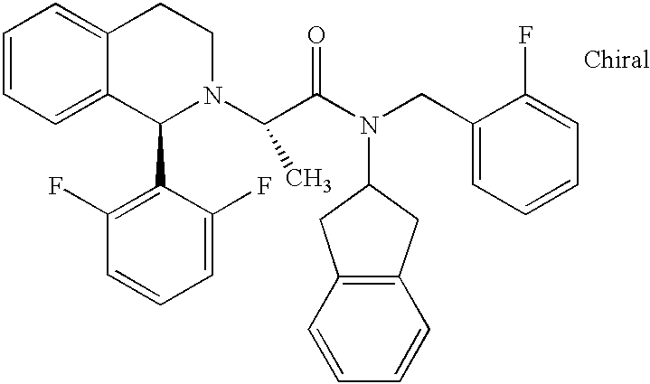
C1=CC=C2C(=C1)CCN(C(C(N(CC1=CC=CC=C1F)C1CC3=C(C1)C=CC=C3)=O)C)C2C1=C(F)C=CC=C1F
